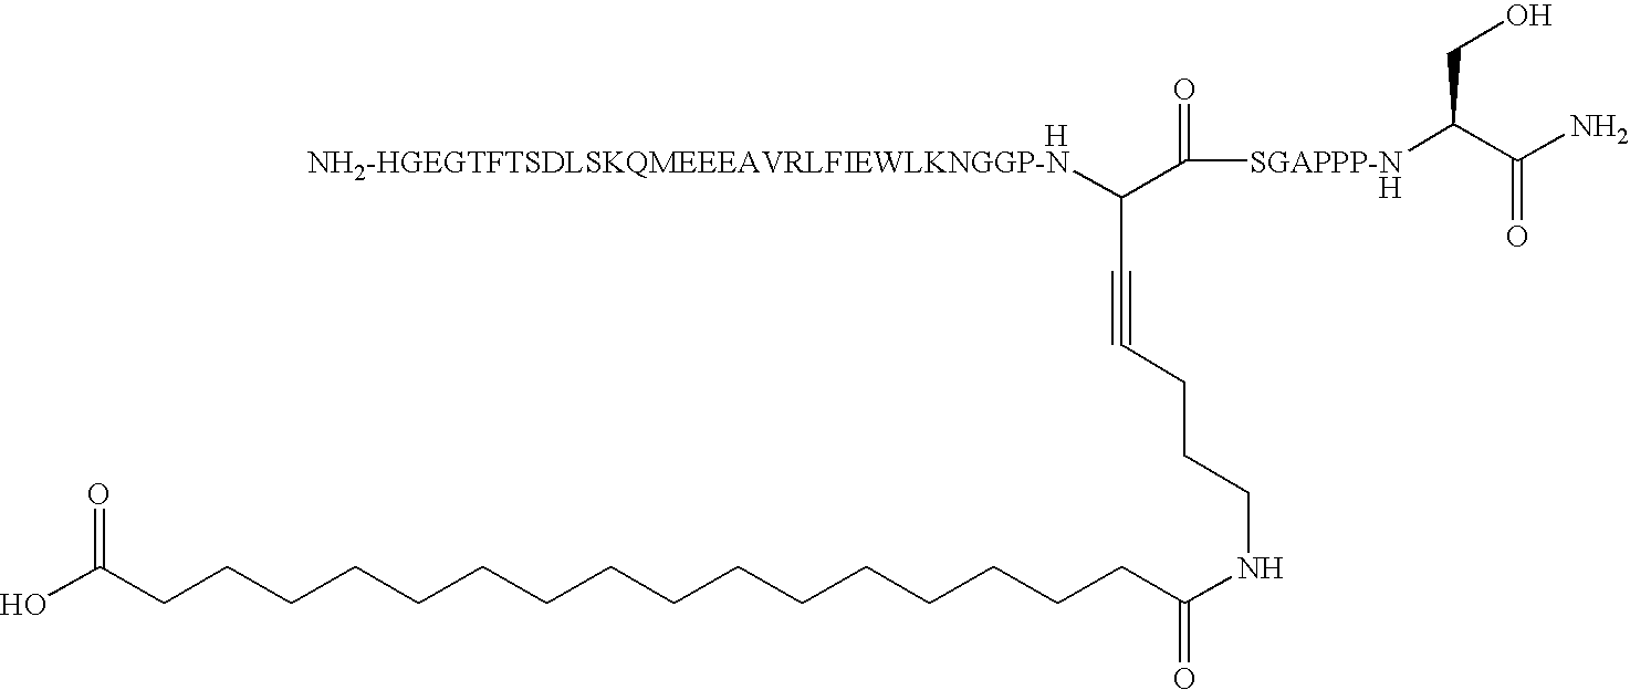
[H].C(C#CCCCNC(CCCCCCCCCCCCCCCCC(O)=O)=O)([NH2-HGEGTFTSDLSKQMEEEAVRLFIEWLKNGGP-N])C([SGAPPP-NH]C(CO)C(=O)N)=O
